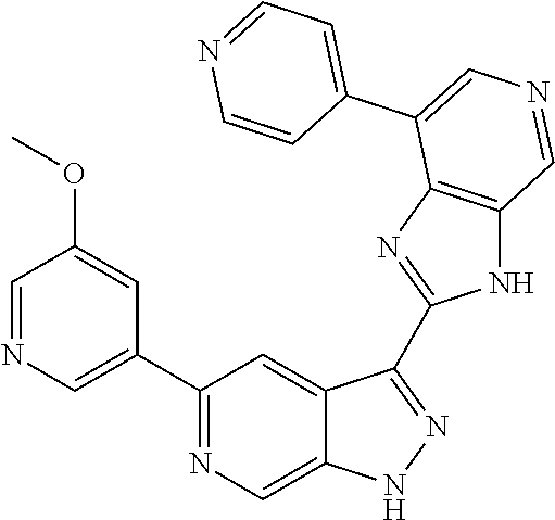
C1(C2=CN=CC(OC)=C2)=NC=C2C(=C1)C(C1=NC3=C(N1)C=NC=C3C1=CC=NC=C1)=NN2
